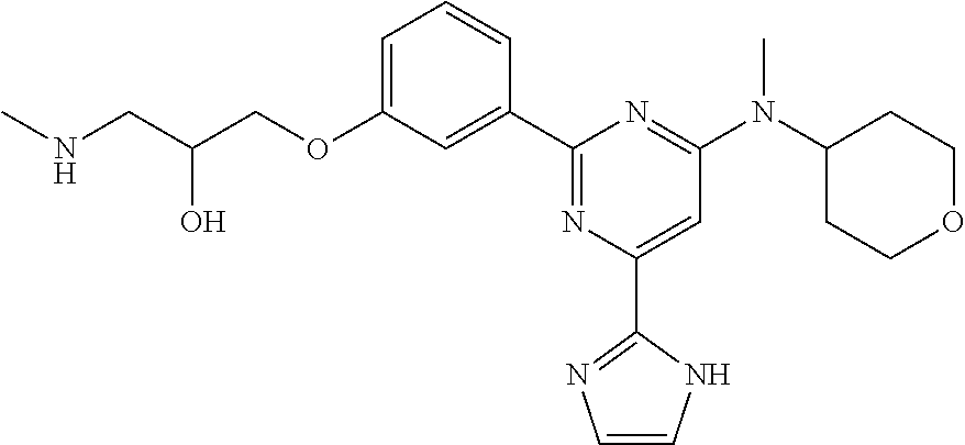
C1=C(OCC(CNC)O)C=C(C2=NC(C3=NC=CN3)=CC(N(C3CCOCC3)C)=N2)C=C1
